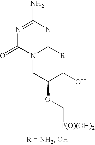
N1=C(N)N=C([R])N(CC(OC[P(O)(OH)2])CO)C1=O
